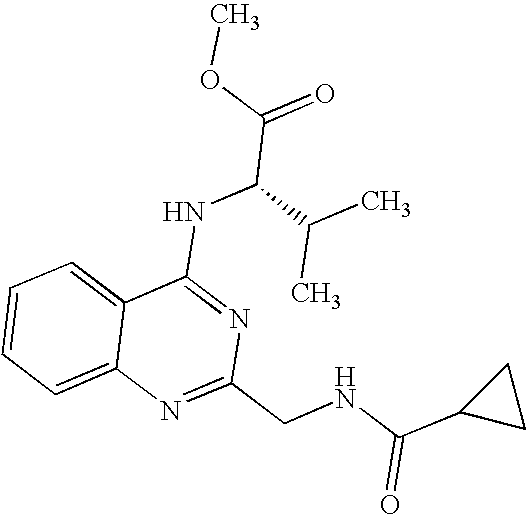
C12=CC=CC=C1N=C(CNC(C1CC1)=O)N=C2NC(C(=O)OC)C(C)C
